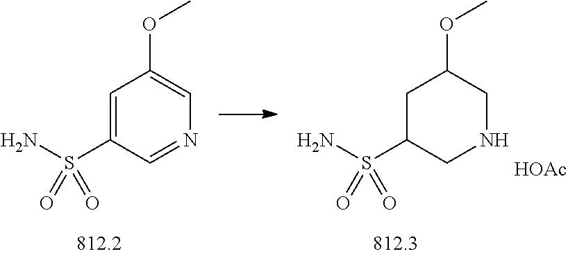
C1(S(N)(=O)=O)CNCC(OC)C1.C1(S(N)(=O)=O)=CC(OC)=CN=C1.[HOAc]
